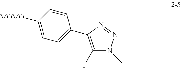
IC1=C(C2=CC=C([MOMO])C=C2)N=NN1C
